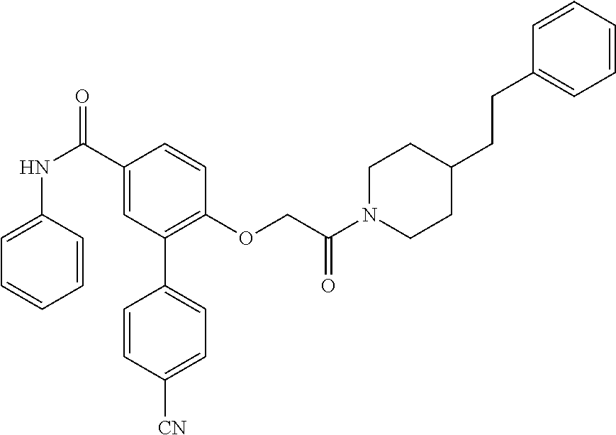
C1(C(NC2=CC=CC=C2)=O)=CC(C2=CC=C([CN])C=C2)=C(OCC(N2CCC(CCC3=CC=CC=C3)CC2)=O)C=C1
